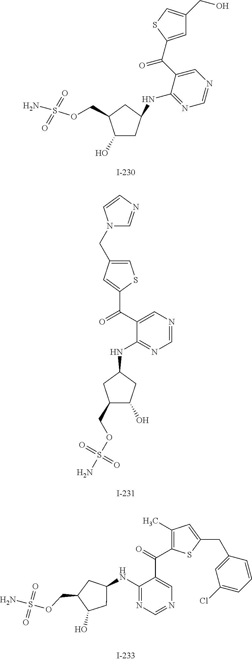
C1(O)CC(NC2=NC=NC=C2C(=O)C2=CC(CO)=CS2)CC1COS(N)(=O)=O.C1(COS(N)(=O)=O)C(O)CC(NC2=NC=NC=C2C(C2=CC(CN3C=NC=C3)=CS2)=O)C1.C1(O)CC(NC2=NC=NC=C2C(=O)C2=C(C)C=C(CC3=CC(Cl)=CC=C3)S2)CC1COS(N)(=O)=O
